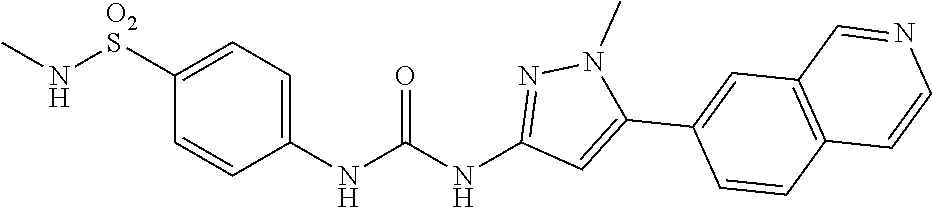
CN[O2S]C1=CC=C(NC(NC2=NN(C)C(C3=CC4=C(C=C3)C=CN=C4)=C2)=O)C=C1
